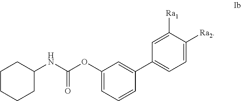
C1([Ra1])=CC(C2=CC(OC(NC3CCCCC3)=O)=CC=C2)=CC=C1[Ra2]
